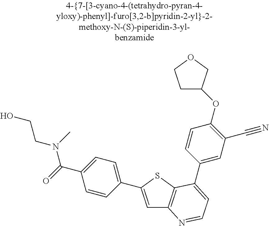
C1=C(C2=CC=C(C(=O)N(CCO)C)C=C2)SC2=C1N=CC=C2C1=CC(C#N)=C(OC2CCOC2)C=C1
